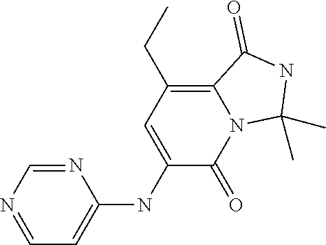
N1=CN=CC=C1NC1=CC(CC)=C2N(C1=O)C(C)(C)NC2=O
